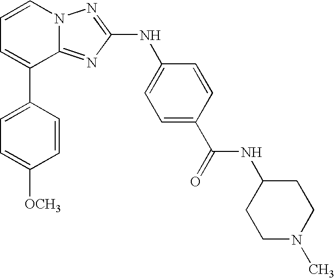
C1=C(C2=CC=CN3C2=NC(NC2=CC=C(C(=O)NC4CCN(C)CC4)C=C2)=N3)C=CC([OCH3])=C1
